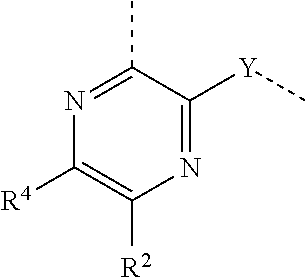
N1=C([Y]C)C(C)=NC([R4])=C1[R2]
